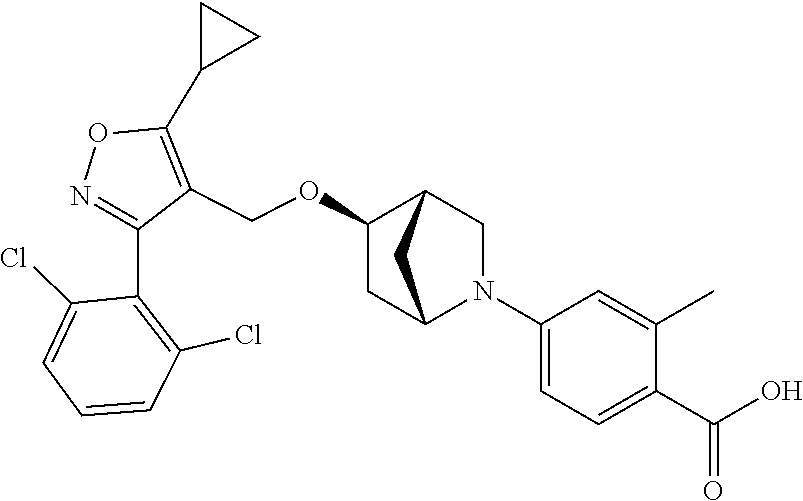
N1=C(C2=C(Cl)C=CC=C2Cl)C(COC2CC3N(C4=CC=C(C(O)=O)C(C)=C4)CC2C3)=C(C2CC2)O1
